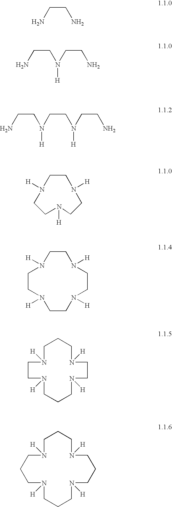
C(CN)N.C(CN(CCN)[H])N.C(CN(CCN(CCN)[H])[H])N.C1N([H])CCN([H])CCN([H])C1.C1CN([H])CCN([H])CCN([H])CCN1[H].C1N([H])CCN([H])CCCN([H])CCN([H])CC1.C1N([H])CCCN([H])CCCN([H])CCCN([H])CC1
